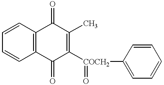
C1=CC2=C(C=C1)C(=O)C([COCH2](=O)C1=CC=CC=C1)=C(C)C2=O
